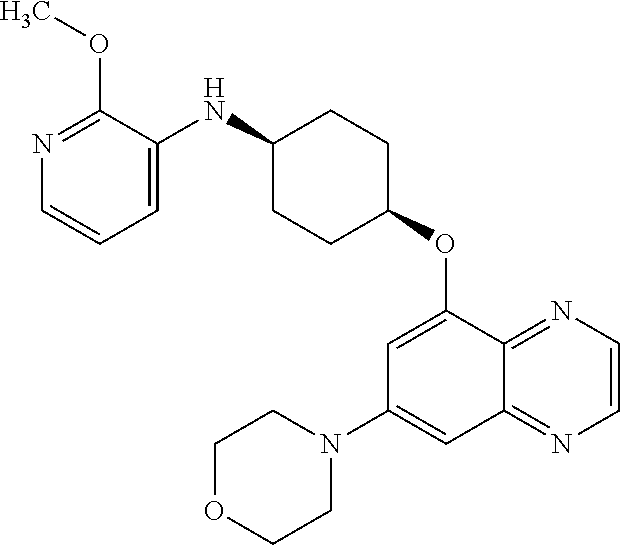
N1=C(OC)C(NC2CCC(OC3=CC(N4CCOCC4)=CC4=NC=CN=C34)CC2)=CC=C1
